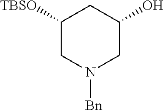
C1([TBSO])CN([Bn])CC(O)C1
